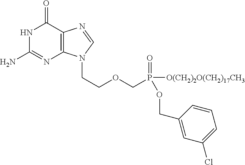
N1C(N)=NC2=C(C1=O)N=CN2CCOCP(=O)([O(CH2)2O(CH2)17CH3])OCC1=CC(Cl)=CC=C1
